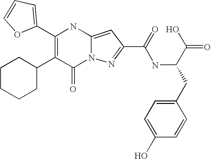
C1(=O)N2C(=CC(C(=O)NC(C(O)=O)CC3=CC=C(O)C=C3)=N2)NC(C2=CC=CO2)=C1C1CCCCC1
